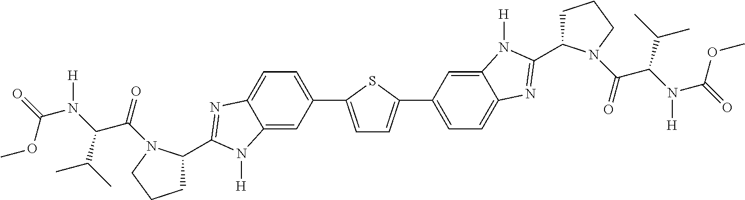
C12=CC(C3=CC=C(C4=CC=C5C(=C4)N([H])C(C4CCCN4C(=O)C(N(C(=O)OC)[H])C(C)C)=N5)S3)=CC=C1N=C(C1CCCN1C(=O)C(N([H])C(=O)OC)C(C)C)N2[H]
